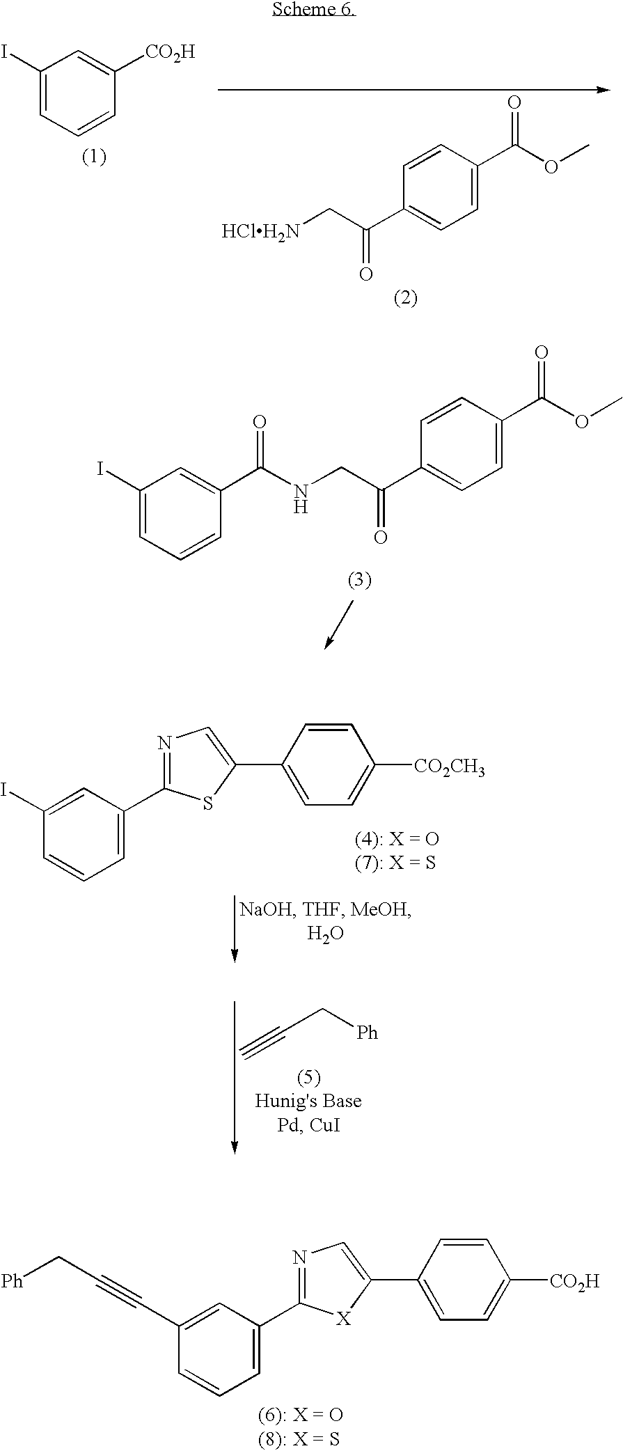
C1(I)=CC=CC([CO2H])=C1.C1=CC(C(=O)OC)=CC=C1C(=O)C[HClH2N].C1(C#CC[Ph])=CC(C2=NC=C(C3=CC=C([CO2H])C=C3)[X]2)=CC=C1.C1=CC(C(=O)OC)=CC=C1C(=O)CNC(=O)C1=CC(I)=CC=C1.C#CC[Ph].C1(I)=CC(C2=NC=C(C3=CC=C([CO2CH3])C=C3)S2)=CC=C1
